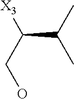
C(CO)([X3])C(C)C
